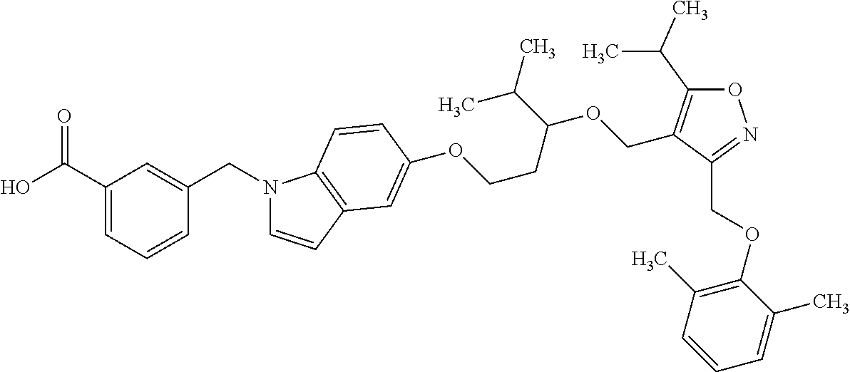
OC(C1=CC=CC(CN2C=CC3=C2C=CC(OCCC(C(C)C)OCC2=C(C(C)C)ON=C2COC2=C(C)C=CC=C2C)=C3)=C1)=O
